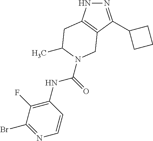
N1=C(C2CCC2)C2=C(N1)CC(C)N(C(NC1=C(F)C(Br)=NC=C1)=O)C2
